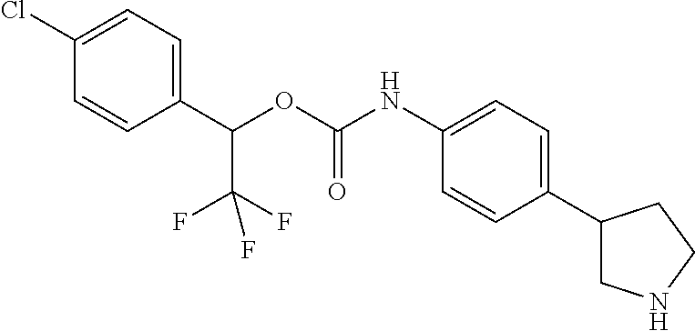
C1(Cl)=CC=C(C(OC(NC2=CC=C(C3CNCC3)C=C2)=O)C(F)(F)F)C=C1
